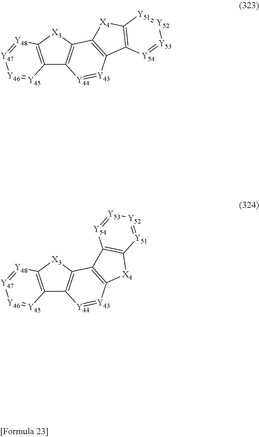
C12=C([X3]C3=C1[Y44]=[Y43]C1=C3[X4]C3=C1[Y54]=[Y53][Y52]=[Y51]3)[Y48]=[Y47][Y46]=[Y45]2.C12=C([X3]C3=C1[Y44]=[Y43]C1=C3C3=C([X4]1)[Y51]=[Y52][Y53]=[Y54]3)[Y48]=[Y47][Y46]=[Y45]2
